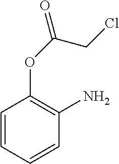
C1=CC=CC(N)=C1OC(CCl)=O
